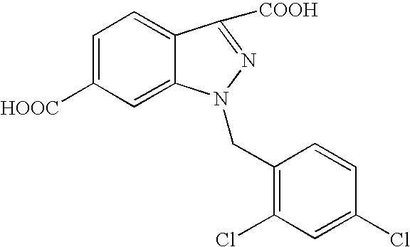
C1=C([HOOC])C=C2C(=C1)C([COOH])=NN2CC1=C(Cl)C=C(Cl)C=C1
